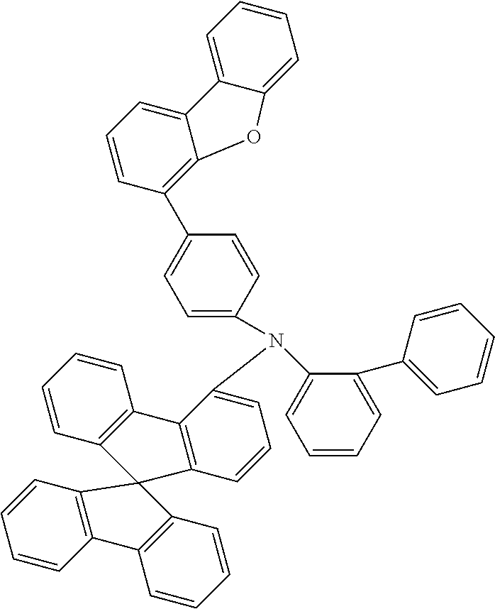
C1(C2=C3C(=CC=C2)C2=CC=CC=C2O3)=CC=C(N(C2=CC=CC=C2C2=CC=CC=C2)C2=CC=CC3=C2C2=C(C=CC=C2)C32C3=C(C=CC=C3)C3=C2C=CC=C3)C=C1
